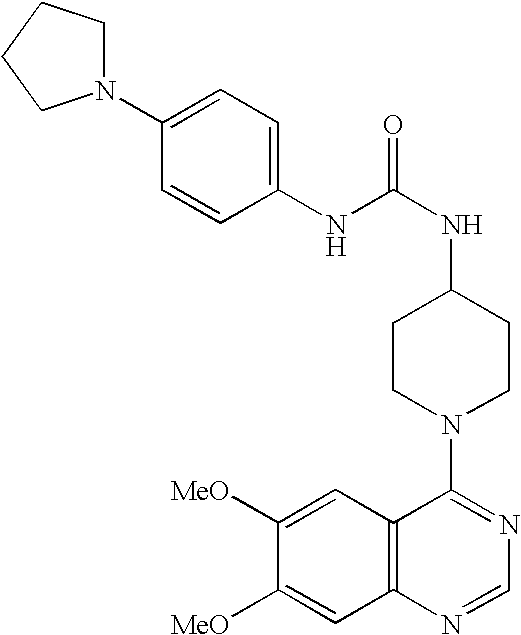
C1(NC(NC2CCN(C3=NC=NC4=C3C=C([MeO])C([MeO])=C4)CC2)=O)=CC=C(N2CCCC2)C=C1
